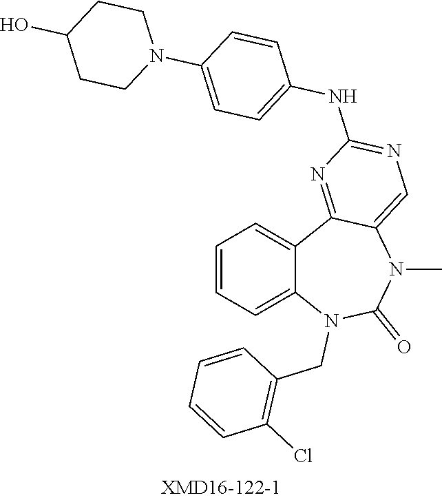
C1=CC=C2C(=C1)C1=NC(NC3=CC=C(N4CCC(O)CC4)C=C3)=NC=C1N(C)C(=O)N2CC1=C(Cl)C=CC=C1
